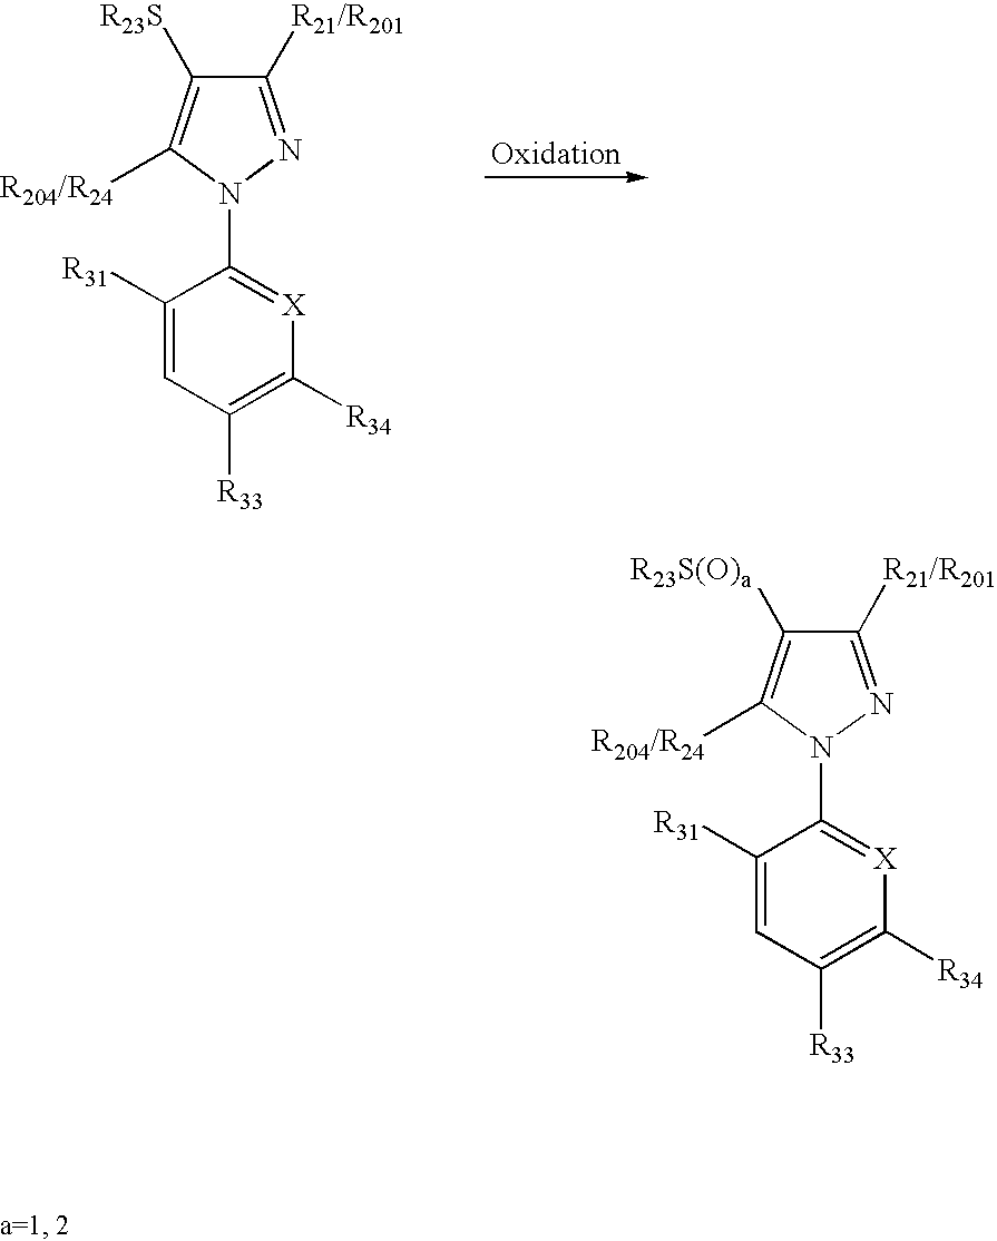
C1([R21/R201])=NN(C2=[X]C([R34])=C([R33])C=C2[R31])C([R204/R24])=C1[R23S].C1([R21/R201])=NN(C2=[X]C([R34])=C([R33])C=C2[R31])C([R204/R24])=C1[R23S(O)a]
